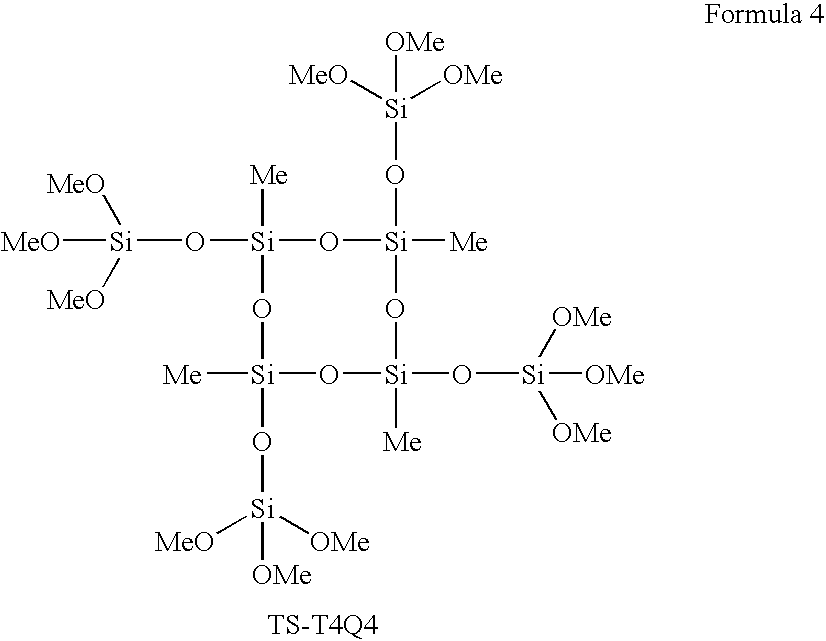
[Si]1([Me])(O[Si]([MeO])([MeO])[MeO])O[Si](O[Si]([OMe])([OMe])[MeO])([Me])O[Si](O[Si]([OMe])([OMe])[OMe])([Me])O[Si](O[Si]([OMe])([MeO])[OMe])([Me])O1
